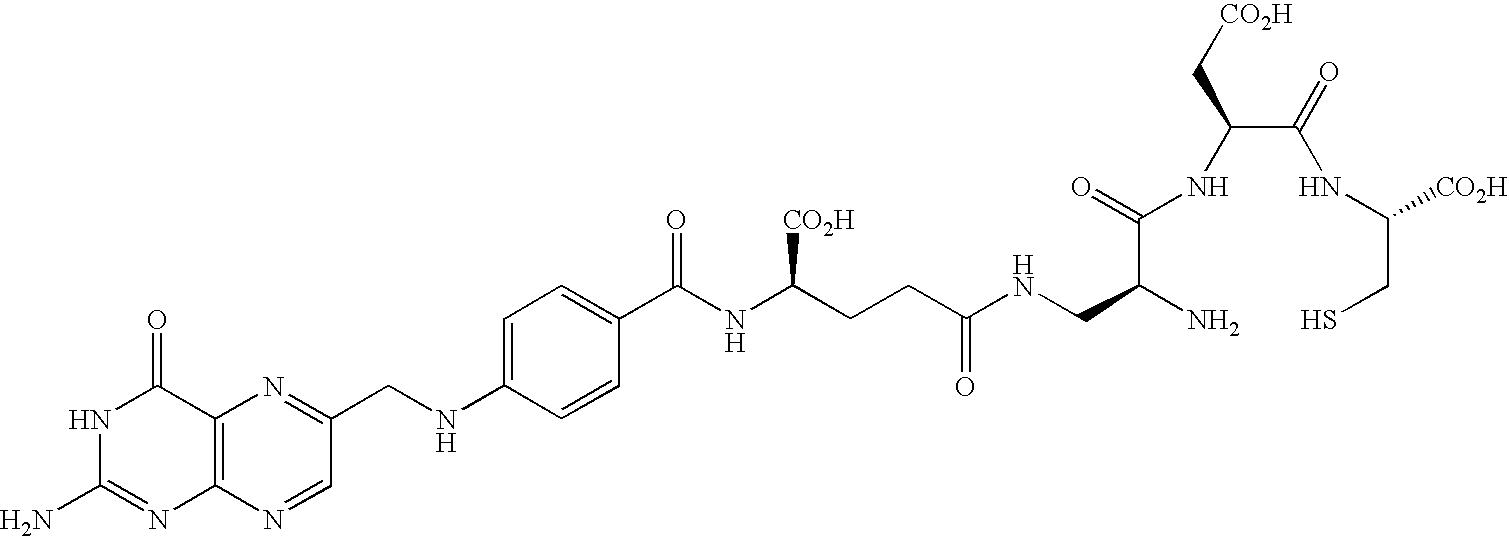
C12=C(N=CC(CNC3=CC=C(C(NC(CCC(NCC(N)C(NC(C(NC(CS)[CO2H])=O)C[CO2H])=O)=O)[CO2H])=O)C=C3)=N1)N=C(N)NC2=O
